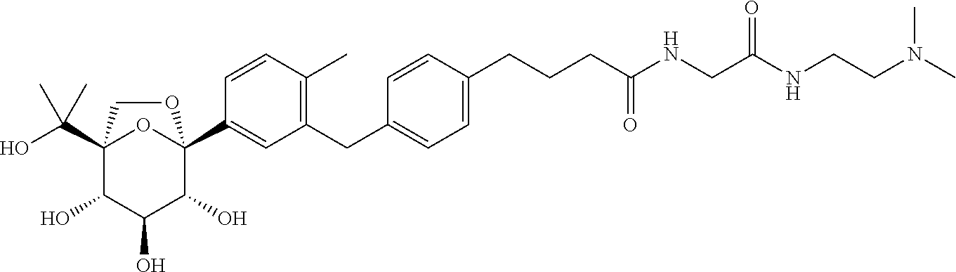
C12(C(O)(C)C)C(O)C(O)C(O)C(C3=CC(CC4=CC=C(CCCC(NCC(NCCN(C)C)=O)=O)C=C4)=C(C)C=C3)(O1)OC2
